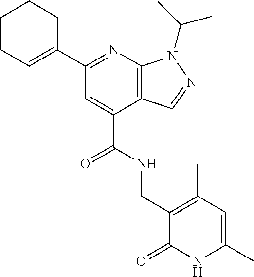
C1CCCC(C2=NC3=C(C(C(=O)NCC4=C(C)C=C(C)NC4=O)=C2)C=NN3C(C)C)=C1
